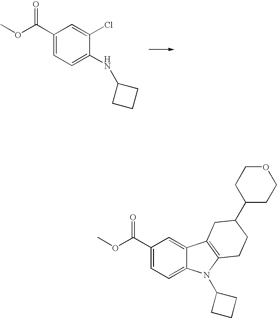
C1(C(OC)=O)=CC=C2C(=C1)C1=C(N2C2CCC2)CCC(C2CCOCC2)C1.C1(C(OC)=O)=CC=C(NC2CCC2)C(Cl)=C1
